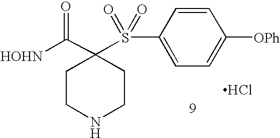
C1CNCCC1(S(C1=CC=C([OPh])C=C1)(=O)=O)C([HOHN])=O.Cl
